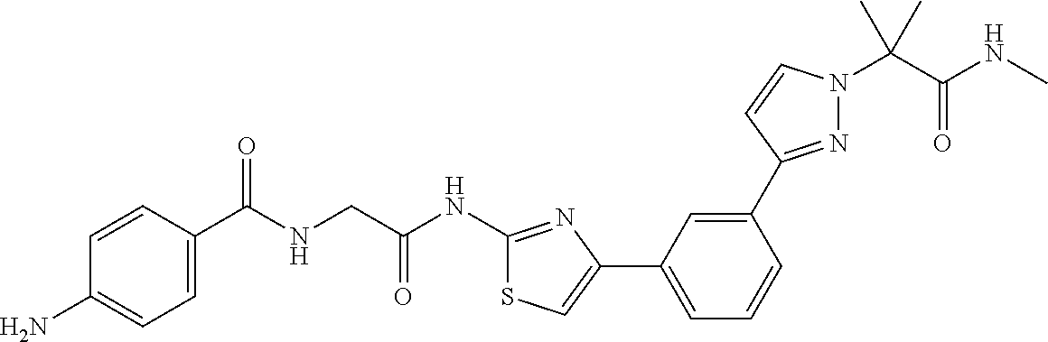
C1=CC(C(NCC(NC2=NC(C3=CC=CC(C4=NN(C(C(NC)=O)(C)C)C=C4)=C3)=CS2)=O)=O)=CC=C1N
